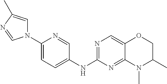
C1(N2C=C(C)N=C2)=CC=C(NC2=NC=C3C(=N2)N(C)C(C)CO3)C=N1
